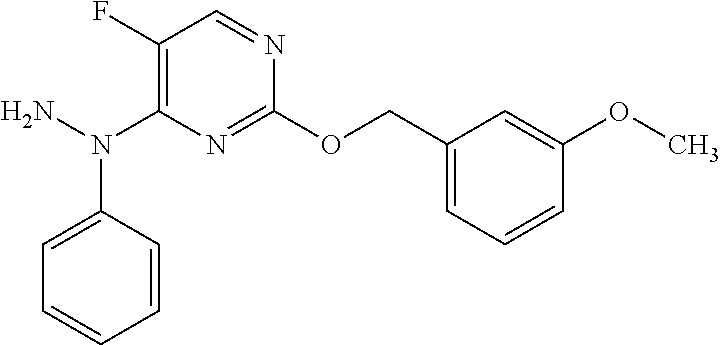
C1(F)=C(N(N)C2=CC=CC=C2)N=C(OCC2=CC=CC(OC)=C2)N=C1
